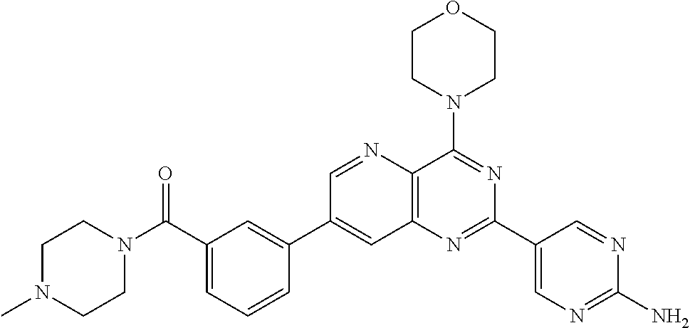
C1=CC(C2=CC3=C(C(N4CCOCC4)=NC(C4=CN=C(N)N=C4)=N3)N=C2)=CC(C(N2CCN(C)CC2)=O)=C1
